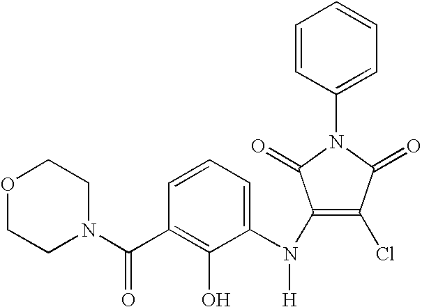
C1=CC=C(N(C2=C(Cl)C(=O)N(C3=CC=CC=C3)C2=O)[H])C(O)=C1C(=O)N1CCOCC1
